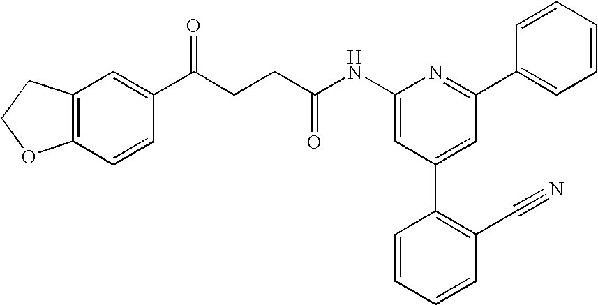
C1(NC(CCC(C2=CC3=C(C=C2)OCC3)=O)=O)=CC(C2=C(C#N)C=CC=C2)=CC(C2=CC=CC=C2)=N1
